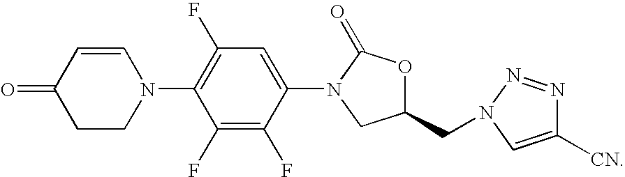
O1C(=O)N(C2=CC(F)=C(N3C=CC(=O)CC3)C(F)=C2F)CC1CN1N=NC([CN])=C1
